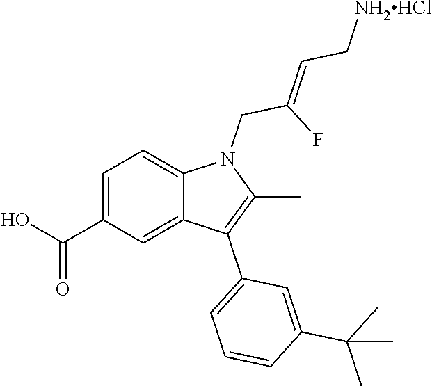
C1=C(C(=O)O)C=C2C(=C1)N(CC(F)=CC[NH2HCl])C(C)=C2C1=CC=CC(C(C)(C)C)=C1
